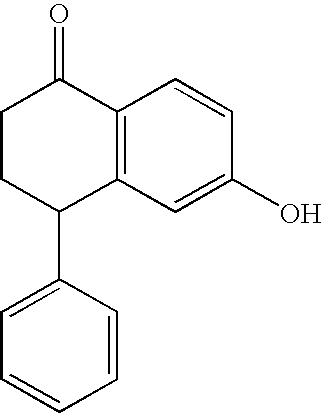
C12=C(C=C(O)C=C1)C(C1=CC=CC=C1)CCC2=O
